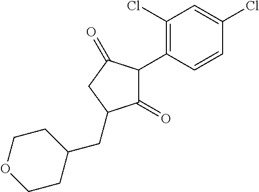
C1(=O)C(C2=C(Cl)C=C(Cl)C=C2)C(=O)CC1CC1CCOCC1
